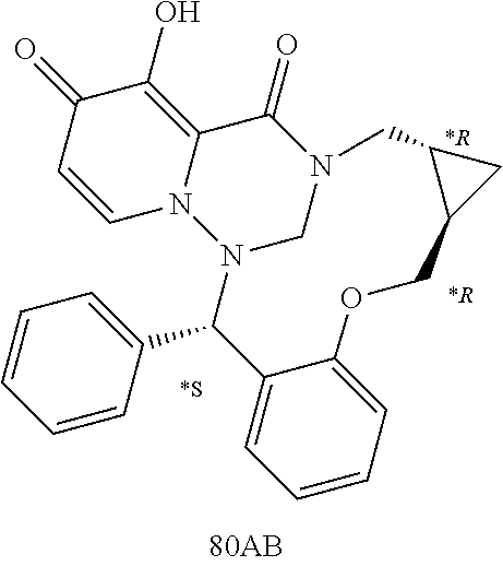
C1(=O)C=CN2C(=C1O)C(=O)N1CN2C(C2=CC=CC=C2)C2=CC=CC=C2OCC2CC2C1
